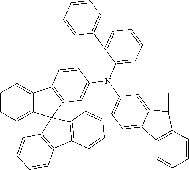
C1=CC=C2C(=C1)C1=C(C23C2=C(C4=C3C=CC=C4)C=CC=C2)C=C(N(C2=CC=CC=C2C2=CC=CC=C2)C2=CC=C3C(=C2)C(C)(C)C2=C3C=CC=C2)C=C1
